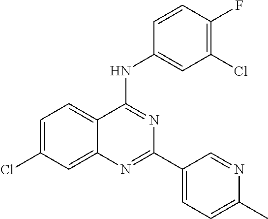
C1=C(Cl)C=C2C(=C1)C(NC1=CC(Cl)=C(F)C=C1)=NC(C1=CC=C(C)N=C1)=N2
